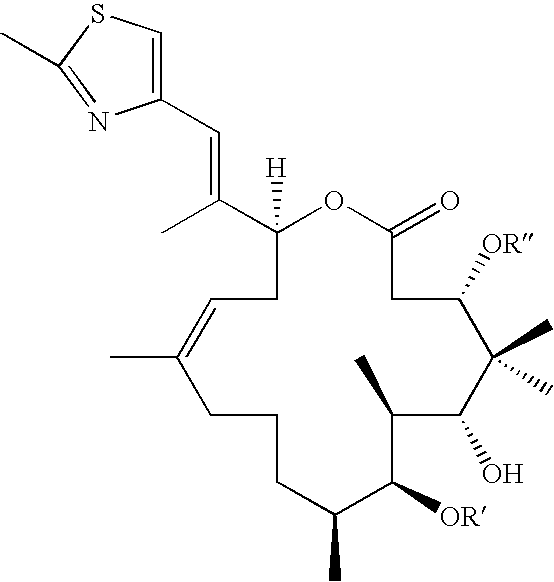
C1([H])(C(C)=CC2=CSC(C)=N2)OC(=O)CC([OR])C(C)(C)C(O)C(C)C([OR])C(C)CCCC(C)=CC1
